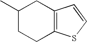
C1(C)CCC2=C(C1)C=CS2
